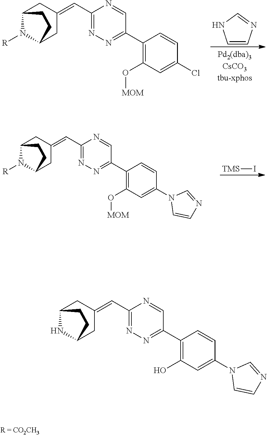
C1(C2=NN=C(C=C3CC4N([R])C(C3)CC4)N=C2)=C(O[MOM])C=C(Cl)C=C1.C1=CN=CN1.[TMS]I.C1(C2=NN=C(C=C3CC4N([R])C(C3)CC4)N=C2)=C(O[MOM])C=C(N2C=CN=C2)C=C1.C1(C2=NN=C(C=C3CC4NC(C3)CC4)N=C2)=C(O)C=C(N2C=CN=C2)C=C1
